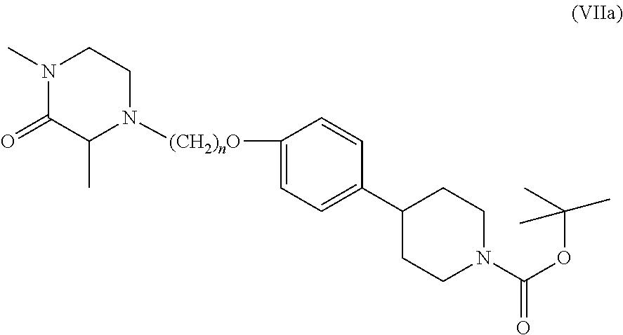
C1(C2=CC=C([(CH2)nO]N3CCN(C)C(=O)C3C)C=C2)CCN(C(OC(C)(C)C)=O)CC1
